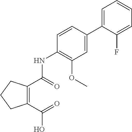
C1=C(F)C(C2=CC(OC)=C(NC(=O)C3=C(C(=O)O)CCC3)C=C2)=CC=C1
